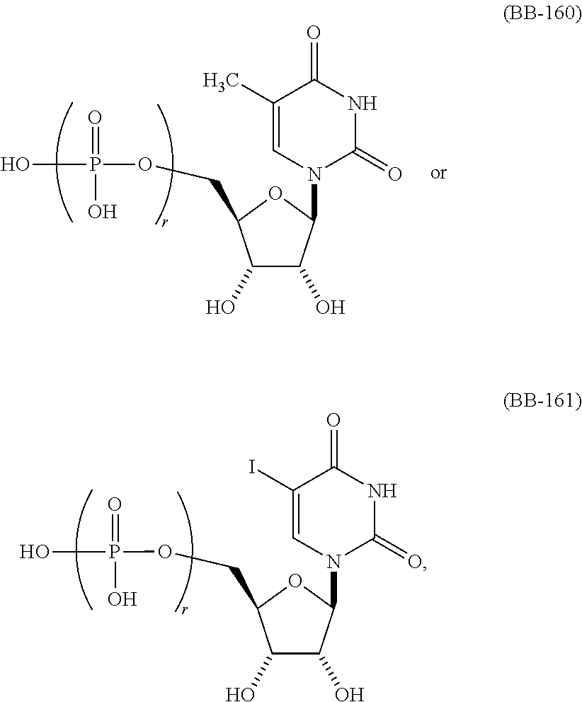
C1(O)C(N2C(=O)NC(=O)C(I)=C2)OC(COP(O)(=O)O)C1O.C1(O)C(N2C(=O)NC(=O)C(C)=C2)OC(COP(O)(=O)O)C1O
